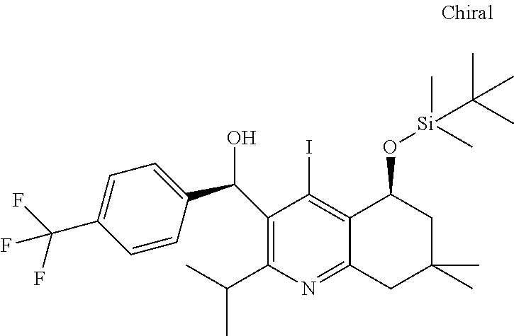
C1(C(C)C)=C(C(C2=CC=C(C(F)(F)F)C=C2)O)C(I)=C2C(=N1)CC(C)(C)CC2O[Si](C)(C)C(C)(C)C
